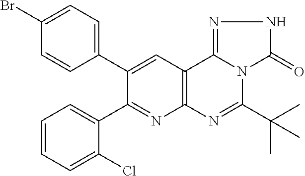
C1=CC=C(Cl)C(C2=NC3=C(C=C2C2=CC=C(Br)C=C2)C2=NNC(=O)N2C(C(C)(C)C)=N3)=C1
